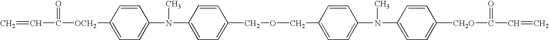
C=CC(=O)[OCH2]C1=CC=C(N(C)C2=CC=C(COCC3=CC=C(N(C)C4=CC=C([CH2O]C(=O)C=C)C=C4)C=C3)C=C2)C=C1
